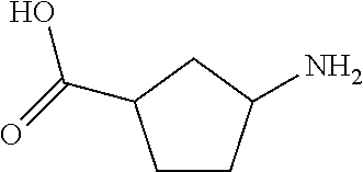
C1CC(N)CC1C(O)=O
